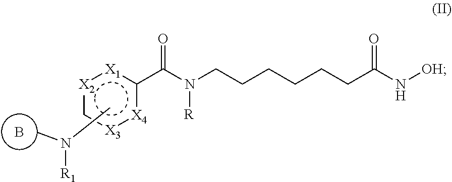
B.[R1]N(C)C.[X2]1c[X3]:[X4]c(C(N(CCCCCCC(N[OH])=O)[R])=O)[X1]:1
